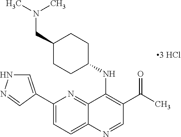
[3 HCl].C1(C2=CNN=C2)=CC=C2C(=N1)C(NC1CCC(CN(C)C)CC1)=C(C(=O)C)C=N2
